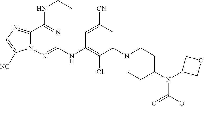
N12C(=NC=C1[NC])C(NCC)=NC(NC1=C(Cl)C(N3CCC(N(C4COC4)C(OC)=O)CC3)=CC([CN])=C1)=N2
